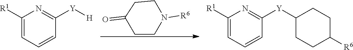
C1([R1])=CC=CC([Y][H])=N1.C1CN([R6])CCC1=O.C1([R1])=CC=CC([Y]C2CCC([R6])CC2)=N1
